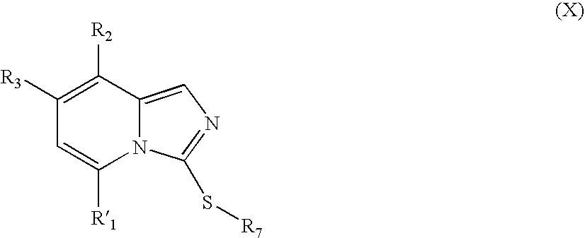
C1([R3])=C([R2])C2=CN=C(S[R7])N2C([R1])=C1
